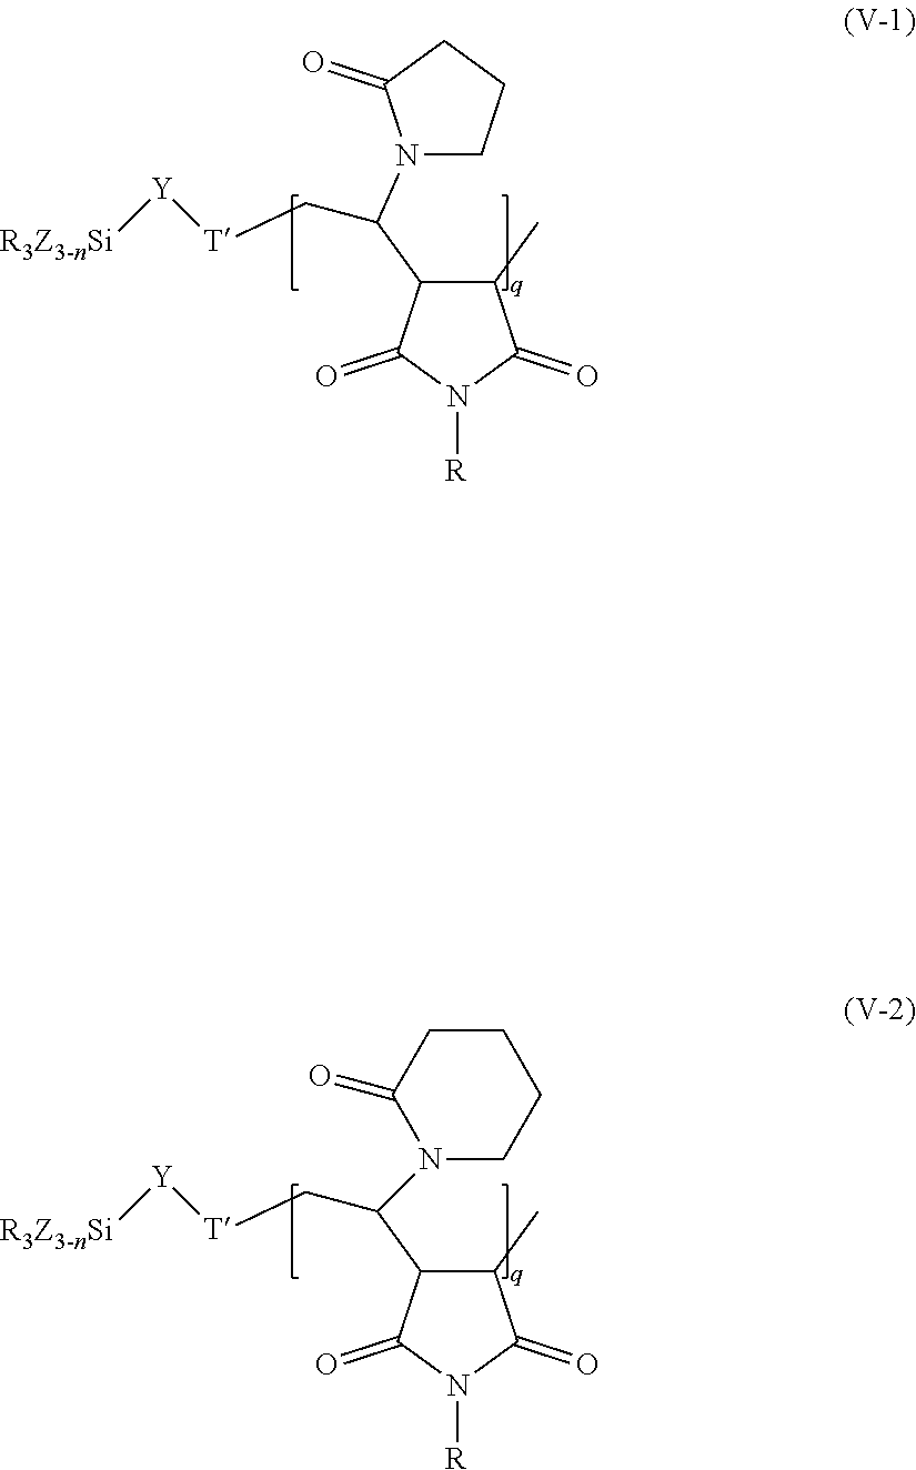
C1(C(N2CCCC2=O)C[T][Y][R3Z3-nSi])C(C)C(=O)N([R])C1=O.C1(C(C[T][Y][R3Z3-nSi])N2CCCCC2=O)C(C)C(=O)N([R])C1=O
